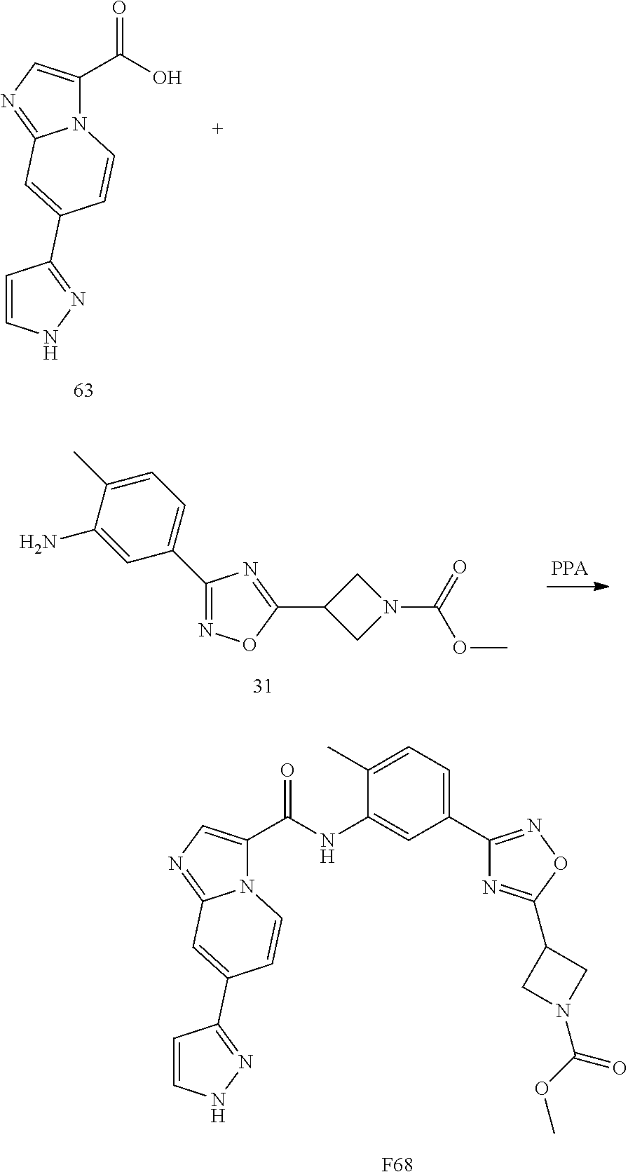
OC(=O)C1=CN=C2N1C=CC(C1=NNC=C1)=C2.C1(C2=CC=C(C)C(N)=C2)=NOC(C2CN(C(OC)=O)C2)=N1.[F68].C1(C2=NOC(C3CN(C(OC)=O)C3)=N2)=CC=C(C)C(NC(=O)C2=CN=C3N2C=CC(C2=NNC=C2)=C3)=C1
